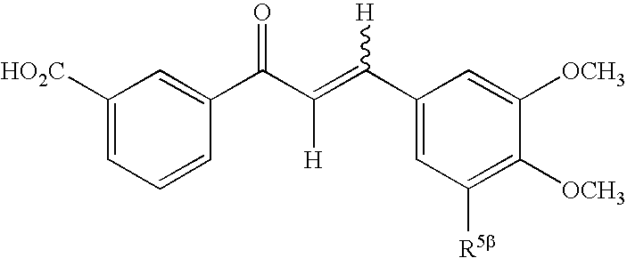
C1([HO2C])=CC=CC(C(C(=C(C2=CC([R5b])=C([OCH3])C([OCH3])=C2)[H])[H])=O)=C1
